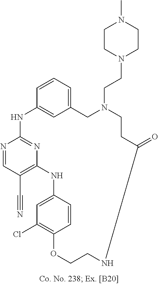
N1=CC(C#N)=C2N=C1NC1=CC(=CC=C1)CN(CCN1CCN(C)CC1)CCC(=O)NCCOC1=C(Cl)C=C(N2)C=C1
